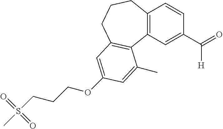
C12=C(C=C(C(=O)[H])C=C1)C1=C(CCC2)C=C(OCCCS(C)(=O)=O)C=C1C
